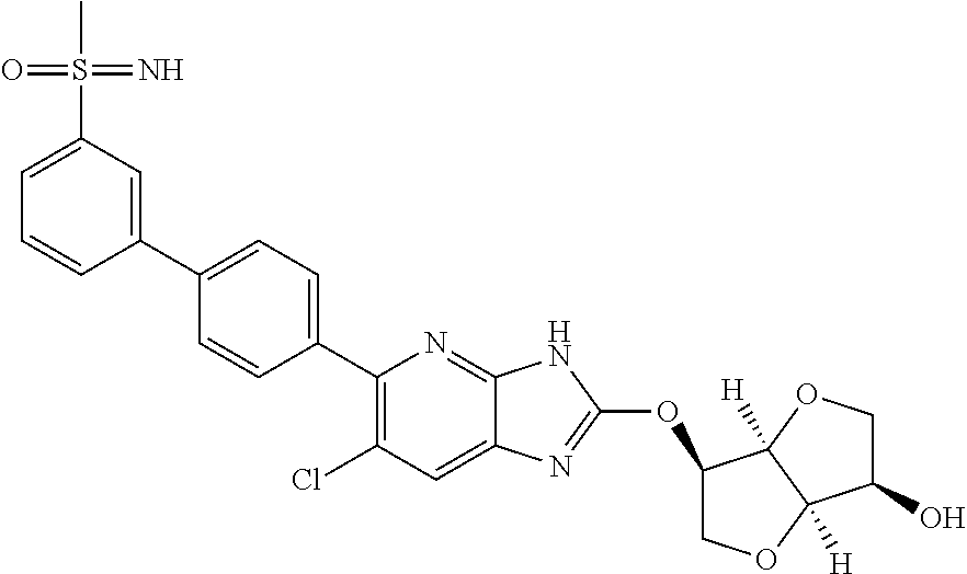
C1(C2=CC(S(C)(=O)=N)=CC=C2)=CC=C(C2=C(Cl)C=C3C(=N2)NC(OC2COC4([H])C2([H])OCC4O)=N3)C=C1
